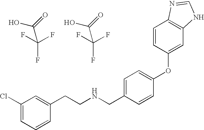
C(F)(F)(F)C(=O)O.N(CC1=CC=C(OC2=CC3=C(C=C2)N=CN3)C=C1)CCC1=CC(Cl)=CC=C1.C(F)(F)(F)C(=O)O
